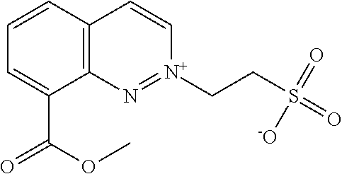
C1=CC2=C(C(C(OC)=O)=C1)N=[N+](CCS(=O)(=O)[-O])C=C2
